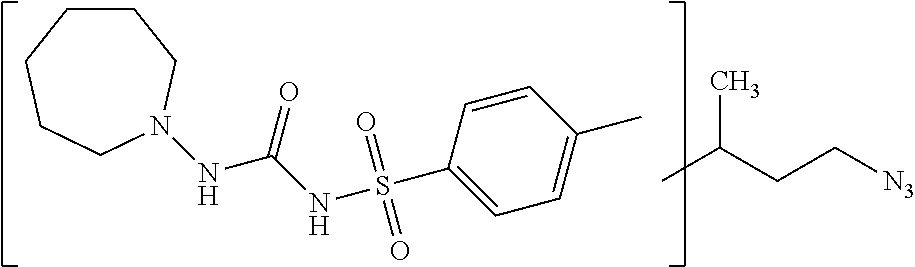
C1CCCCN(NC(NS(C2=CC=C(C)C=C2)(=O)=O)=O)C1.CC(CC[N3])C
